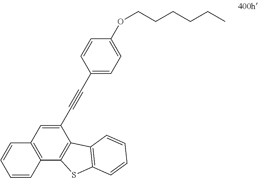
C12=C(C=CC=C1)C1=C(C(C#CC3=CC=C(OCCCCCC)C=C3)=C2)C2=C(S1)C=CC=C2
